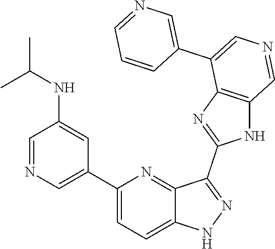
C1(C2=CN=CC(NC(C)C)=C2)=CC=C2C(=N1)C(C1=NC3=C(N1)C=NC=C3C1=CN=CC=C1)=NN2
